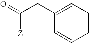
C1=CC=CC=C1CC([Z])=O
